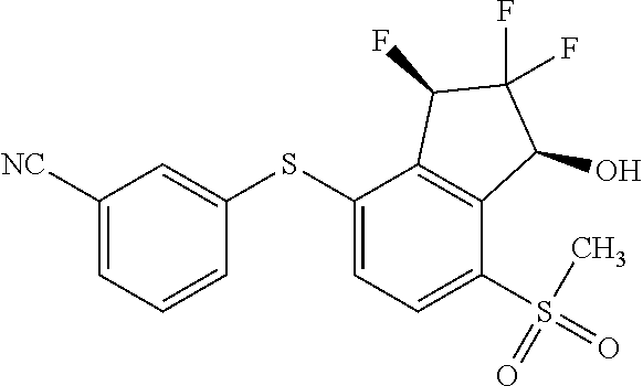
C1([NC])=CC=CC(SC2=CC=C(S(=O)(C)=O)C3=C2C(F)C(F)(F)C3O)=C1
